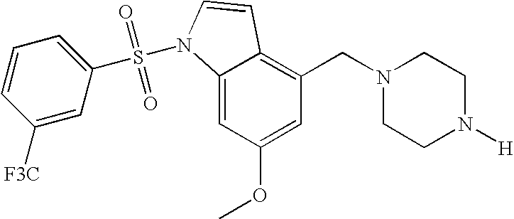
C1=C(OC)C=C2C(=C1CN1CCN([H])CC1)C=CN2S(=O)(=O)C1=CC=CC([F3C])=C1
